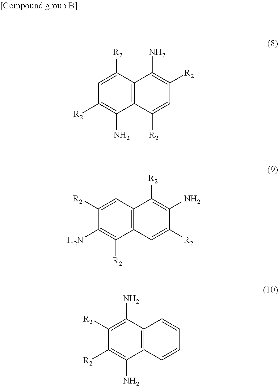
C12=C(C([R2])=CC([R2])=C1N)C(N)=C([R2])C=C2[R2].C12=C(C=C([R2])C(N)=C1[R2])C([R2])=C(N)C([R2])=C2.C12=C(C(N)=C([R2])C([R2])=C1N)C=CC=C2
